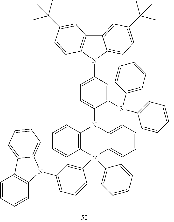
C1=CC2=C(C=C1)N1C3=C(C=CC=C3[Si]2(C2=CC(N3C4=C(C=CC=C4)C4=CC=CC=C34)=CC=C2)C2=CC=CC=C2)[Si](C2=CC=CC=C2)(C2=CC=CC=C2)C2=CC(N3C4=C(C5=CC(C(C)(C)C)=CC=C53)C=C(C(C)(C)C)C=C4)=CC=C12
